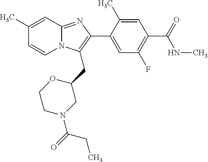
C1(C)=CC2=NC(C3=CC(F)=C(C(=O)NC)C=C3C)=C(CC3OCCN(C(=O)CC)C3)N2C=C1
